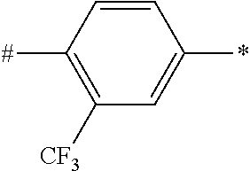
C1=CC([#])=C([CF3])C=C1*
